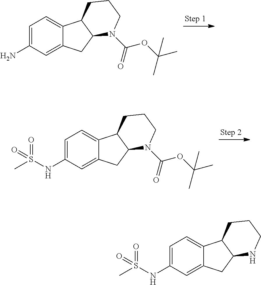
C1=C(N)C=C2C(=C1)C1C(C2)N(C(OC(C)(C)C)=O)CCC1.C1=C(NS(=O)(C)=O)C=C2C(=C1)C1C(C2)N(C(=O)OC(C)(C)C)CCC1.C1=C(NS(=O)(C)=O)C=C2C(=C1)C1C(C2)NCCC1
